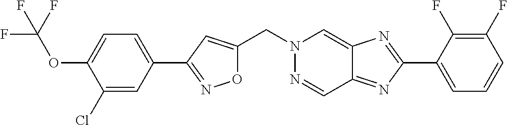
O1C(CN2N=CC3=NC(C4=CC=CC(F)=C4F)=NC3=C2)=CC(C2=CC=C(OC(F)(F)F)C(Cl)=C2)=N1
